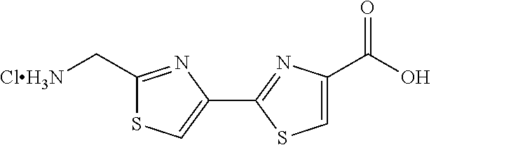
C1(C2=NC(C(O)=O)=CS2)=CSC(C[ClH3N])=N1
